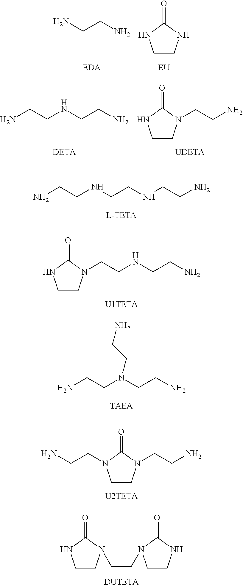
NCCN.C1CNC(=O)N1.NCCNCCN.C1CN(CCN)C(=O)N1.C(CNCCN)N1CCNC1=O.NCCN(CCN)CCN.NCCN1CCN(CCN)C1=O.C1CN(CCN2CCNC2=O)C(=O)N1.NCCNCCNCCN
